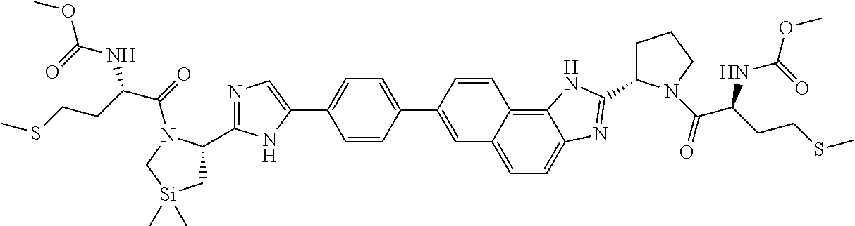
C1(C2=CC3=CC=C4C(=C3C=C2)NC(C2CCCN2C(=O)C(CCSC)NC(OC)=O)=N4)=CC=C(C2=CN=C(C3C[Si](C)(C)CN3C(=O)C(CCSC)NC(OC)=O)N2)C=C1
